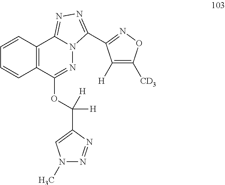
C12=C(C(OC([H])(C3=CN(C)N=N3)[H])=NN3C1=NN=C3C1=NOC([CD3])=C1[H])C=CC=C2
